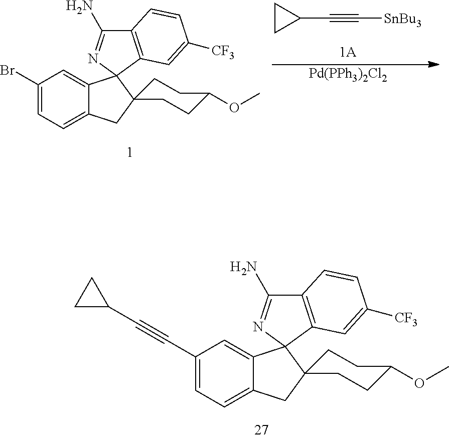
C12=CC=C(C#CC3CC3)C=C1C1(N=C(N)C3=C1C=C([CF3])C=C3)C1(C2)CCC(OC)CC1.C1(C#C[SnBu3])CC1.[Pd(PPh3)2Cl2].C12=CC=C(Br)C=C1C1(N=C(N)C3=C1C=C([CF3])C=C3)C1(C2)CCC(OC)CC1
